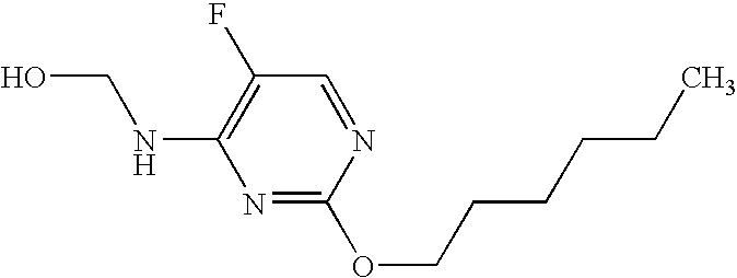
N1=C(OCCCCCC)N=CC(F)=C1NCO
